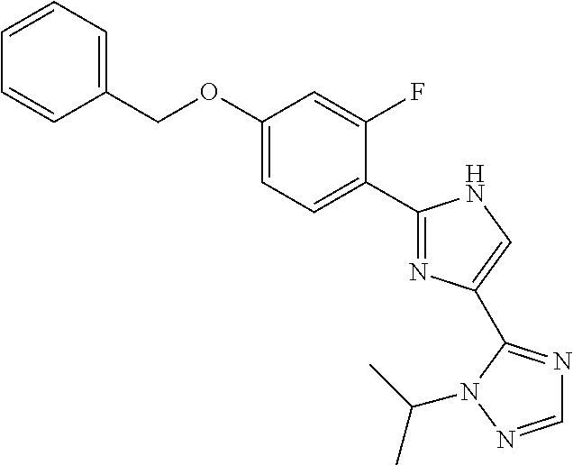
C1=CC=C(COC2=CC=C(C3=NC(C4=NC=NN4C(C)C)=CN3)C(F)=C2)C=C1
